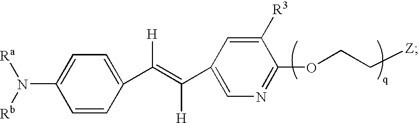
C1=CC(C(=C([H])C2=CN=C(OCC[Z])C([R3])=C2)[H])=CC=C1N([Rb])[Ra]
